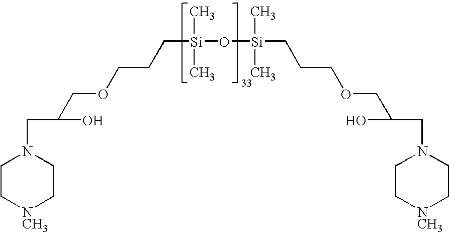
C1C[NCH3]CCN1CC(COCCC[Si](O[Si](CCCOCC(CN1CC[NCH3]CC1)O)(C)C)(C)C)O
